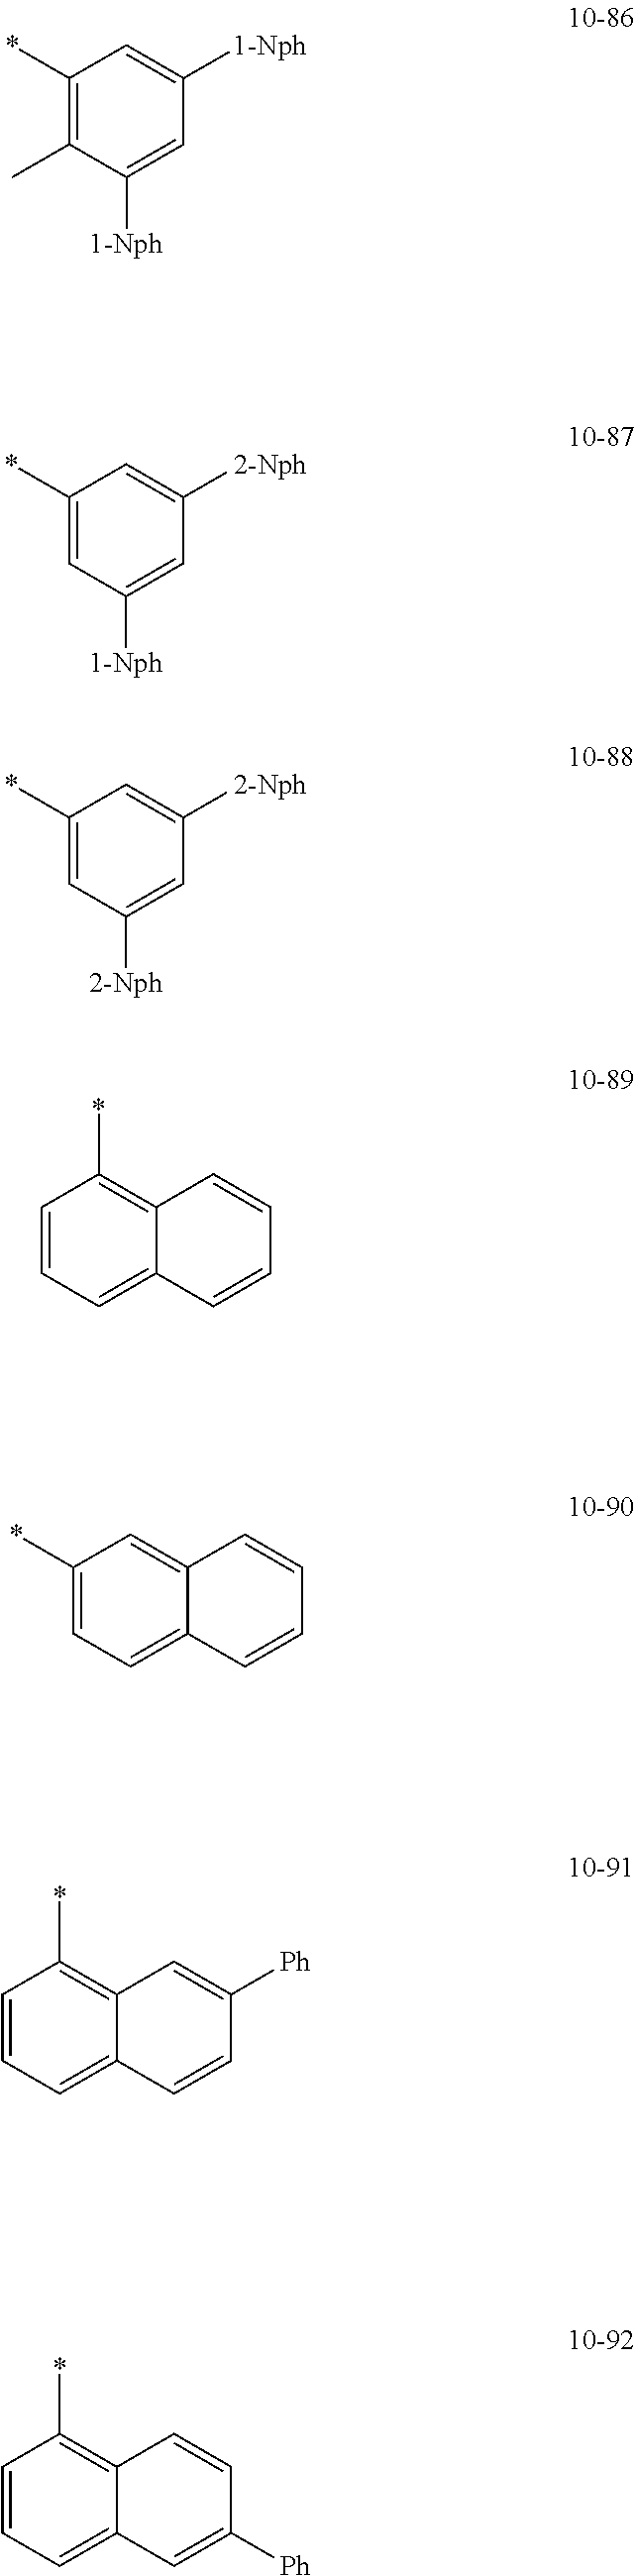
C1(*)=CC([1-Nph])=CC([2-Nph])=C1.C1(*)=CC([2-Nph])=CC([2-Nph])=C1.C1(*)=C(C)C([1-Nph])=CC([1-Nph])=C1.C1=CC=C2C(=C1*)C=CC=C2.C1(*)=CC=C2C(=C1)C=CC=C2.C1=CC=C2C(=C1*)C=C([Ph])C=C2.C1=CC=C2C(=C1*)C=CC([Ph])=C2
